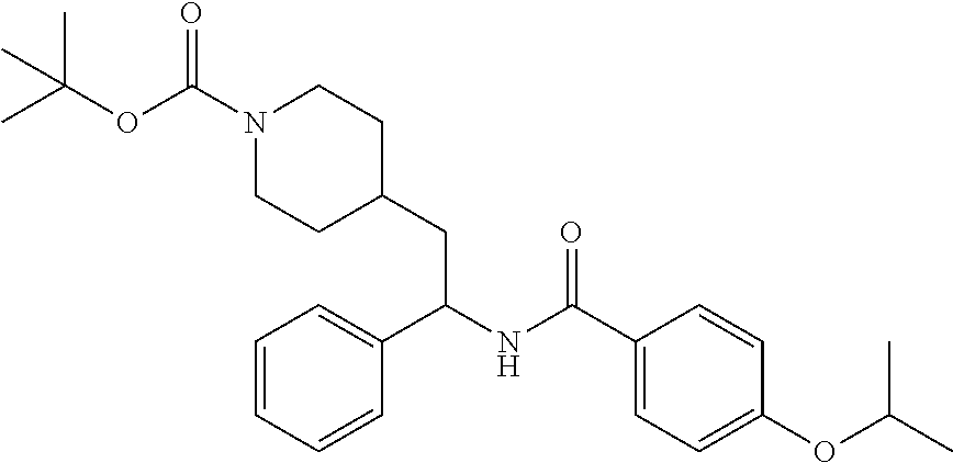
CC(OC(N1CCC(CC(NC(C2=CC=C(OC(C)C)C=C2)=O)C2=CC=CC=C2)CC1)=O)(C)C
